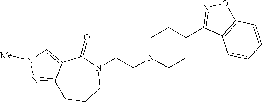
N1(CCN2CCC(C3=NOC4=C3C=CC=C4)CC2)C(=O)C2=CN([Me])N=C2CCC1
